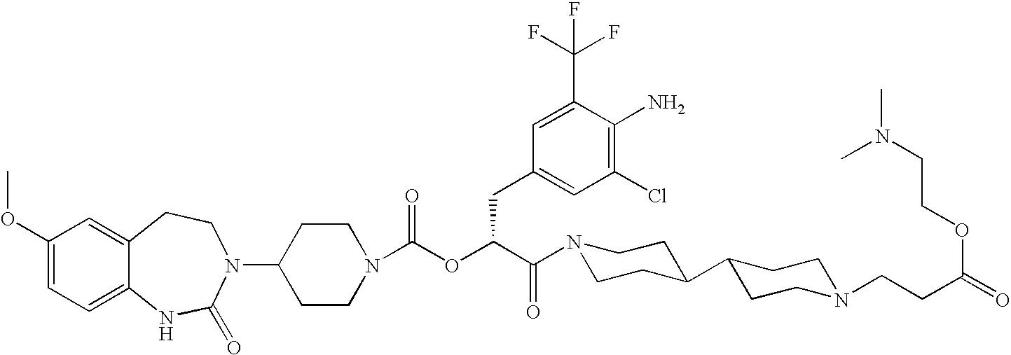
C1(N2C(=O)NC3=CC=C(OC)C=C3CC2)CCN(C(OC(C(=O)N2CCC(C3CCN(CCC(=O)OCCN(C)C)CC3)CC2)CC2=CC(Cl)=C(N)C(C(F)(F)F)=C2)=O)CC1
